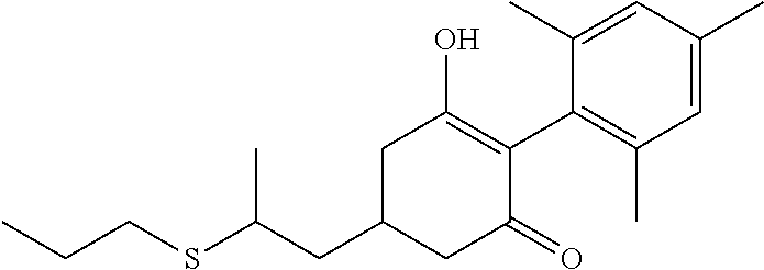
C1(CC(SCCC)C)CC(=O)C(C2=C(C)C=C(C)C=C2C)=C(O)C1
